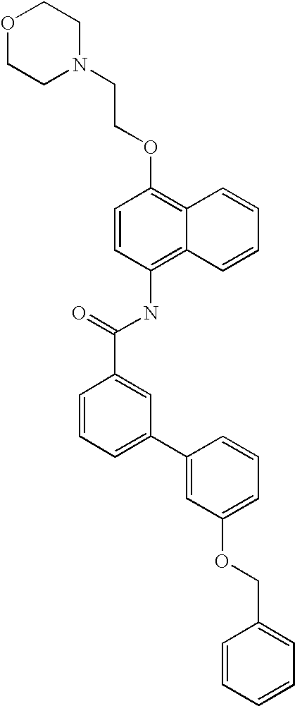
O1CCN(CCOC2=C3C(=C(NC(C4=CC(C5=CC(OCC6=CC=CC=C6)=CC=C5)=CC=C4)=O)C=C2)C=CC=C3)CC1
